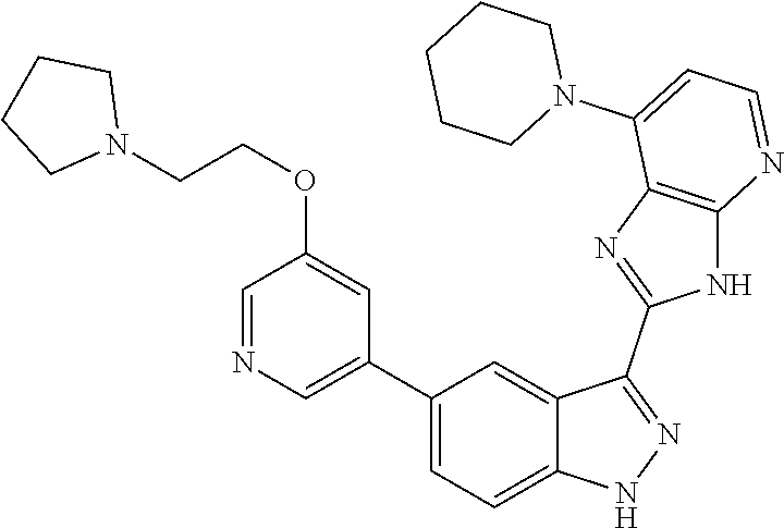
C1(C2=CC=C3C(=C2)C(C2=NC4=C(N2)N=CC=C4N2CCCCC2)=NN3)=CN=CC(OCCN2CCCC2)=C1
